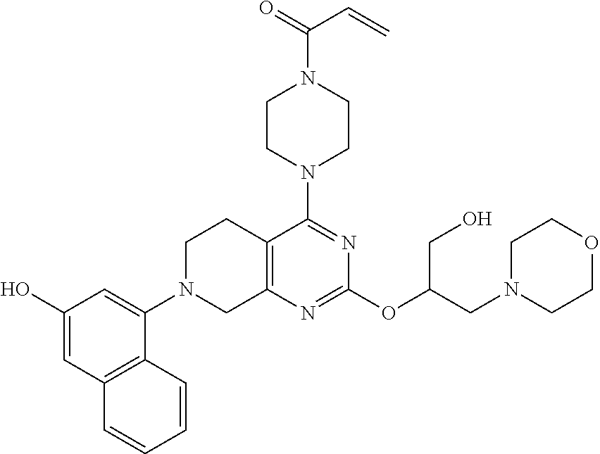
C12=C(N=C(OC(CN3CCOCC3)CO)N=C1N1CCN(C(=O)C=C)CC1)CN(C1=CC(O)=CC3=C1C=CC=C3)CC2
